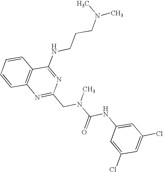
C1=CC2=C(C=C1)C(NCCCN(C)C)=NC(CN(C(NC1=CC(Cl)=CC(Cl)=C1)=O)C)=N2
